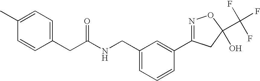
C(C(NCC1=CC=CC(C2=NOC(C(F)(F)F)(O)C2)=C1)=O)C1=CC=C(C)C=C1
